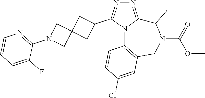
N1=C2N(C(C3CC4(C3)CN(C3=NC=CC=C3F)C4)=N1)C1=C(CN(C(=O)OC)C2C)C=C(Cl)C=C1
